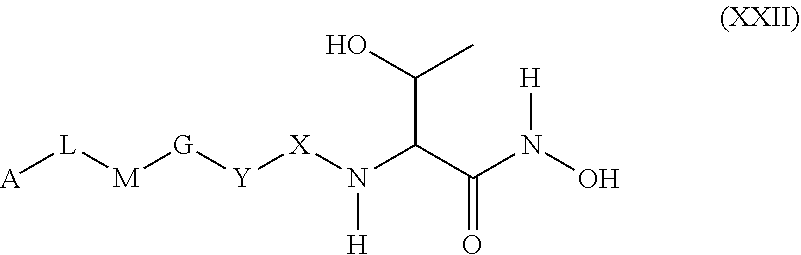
[A][L][M][G][Y][X]N(C(C(N(O)[H])=O)C(O)C)[H]
